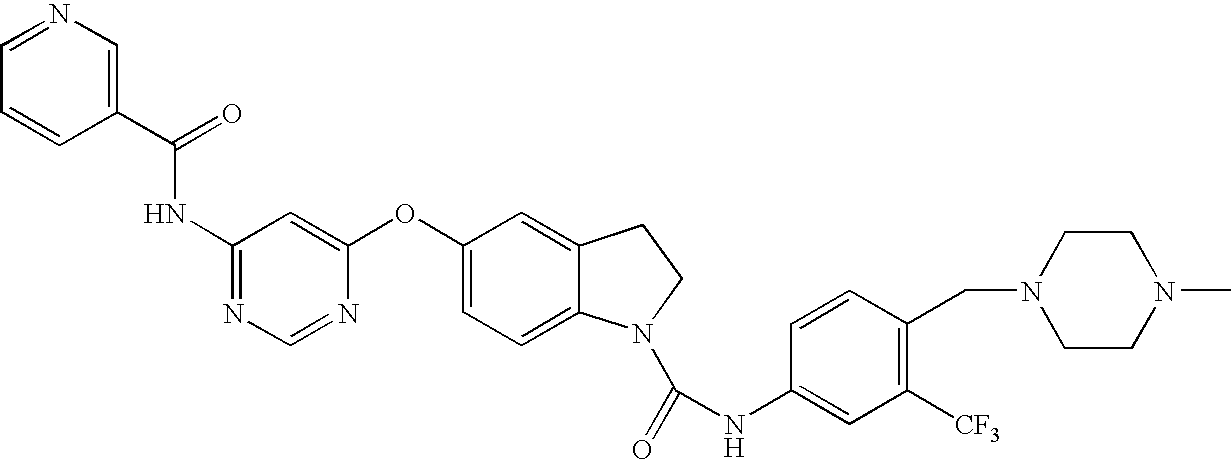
C1(NC(=O)C2=CN=CC=C2)=NC=NC(OC2=CC=C3C(=C2)CCN3C(=O)NC2=CC([CF3])=C(CN3CCN(C)CC3)C=C2)=C1
